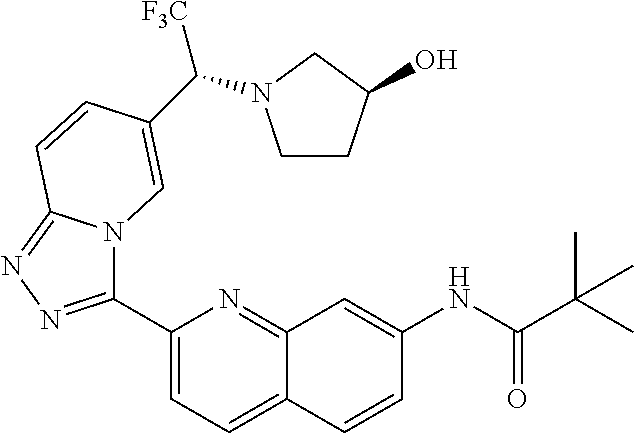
C1(C2=NN=C3N2C=C(C([F3C])N2CCC(O)C2)C=C3)=CC=C2C(=N1)C=C(NC(C(C)(C)C)=O)C=C2
